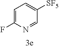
C1=C(F)N=CC([SF5])=C1
